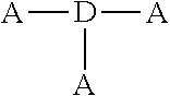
[A][D]([A])[A]
